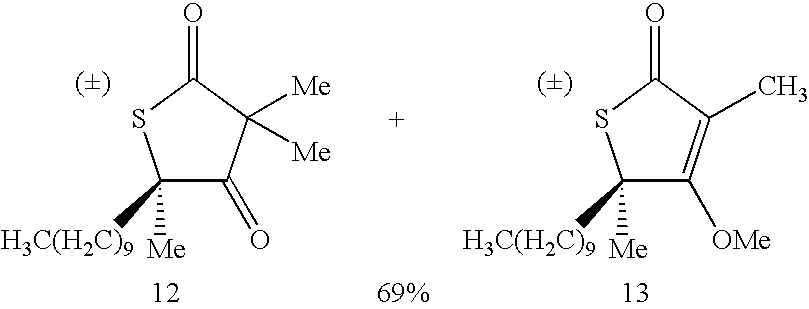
C1([H3C(H2C)9])([Me])C(=O)C([Me])([Me])C(=O)S1.C1([H3C(H2C)9])([Me])C([OMe])=C(C)C(=O)S1
